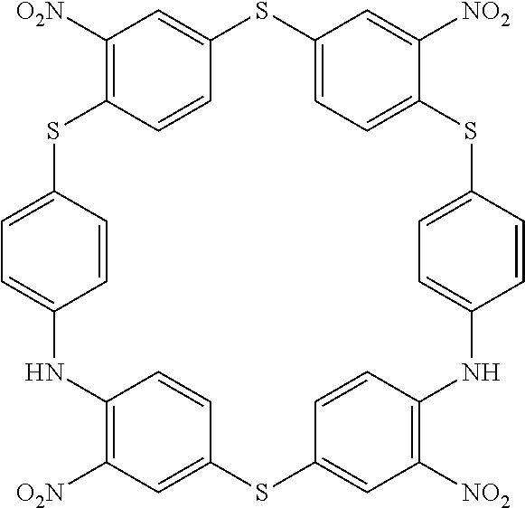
C1([O2N])=C2C=CC(=C1)SC1=CC=C(C([NO2])=C1)SC1=CC=C(C=C1)NC1=C([NO2])C=C(C=C1)SC1=CC([O2N])=C(NC3=CC=C(S2)C=C3)C=C1
